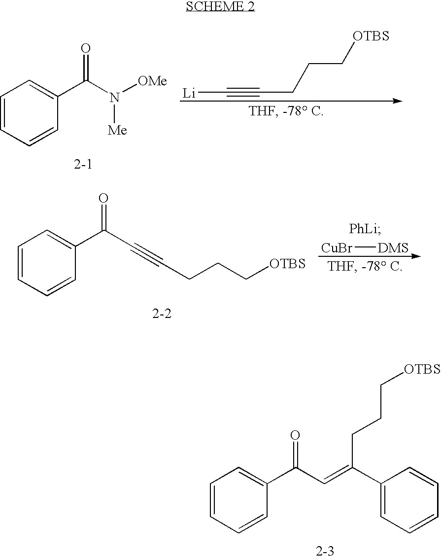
C1=CC=CC(C(N([OMe])[Me])=O)=C1.[Li]C#CCCC[OTBS].C1=CC=CC(C(=O)C=C(CCC[OTBS])C2=CC=CC=C2)=C1.C1=CC=CC(C(C#CCCC[OTBS])=O)=C1.[CuBr][DMS]
